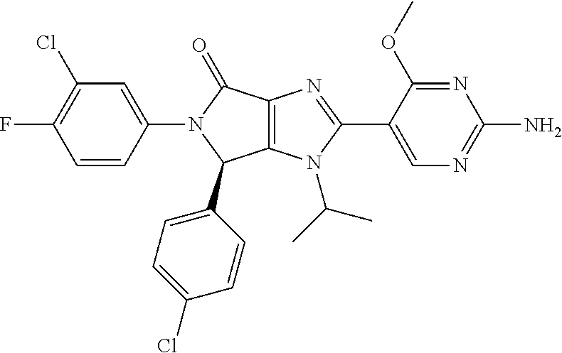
C1=CC(N2C(C3=CC=C(Cl)C=C3)C3=C(C2=O)N=C(C2=CN=C(N)N=C2OC)N3C(C)C)=CC(Cl)=C1F
